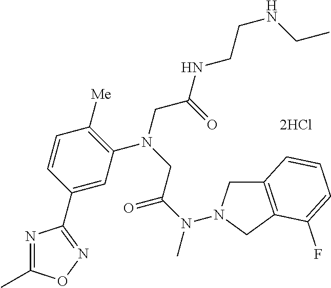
[2HCl].C1=C(C2=NOC(C)=N2)C=CC([Me])=C1N(CC(NCCNCC)=O)CC(N(C)N1CC2=C(C1)C(F)=CC=C2)=O
